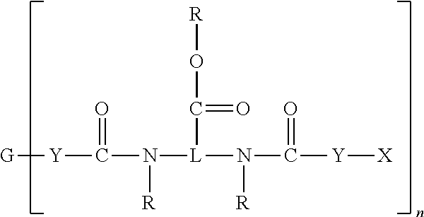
[G][Y]C(N([L](N(C([Y][X])=O)[R])C(O[R])=O)[R])=O
